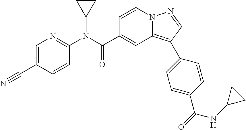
C1=CN2C(=C(C3=CC=C(C(=O)NC4CC4)C=C3)C=N2)C=C1C(N(C1=NC=C(C#N)C=C1)C1CC1)=O
